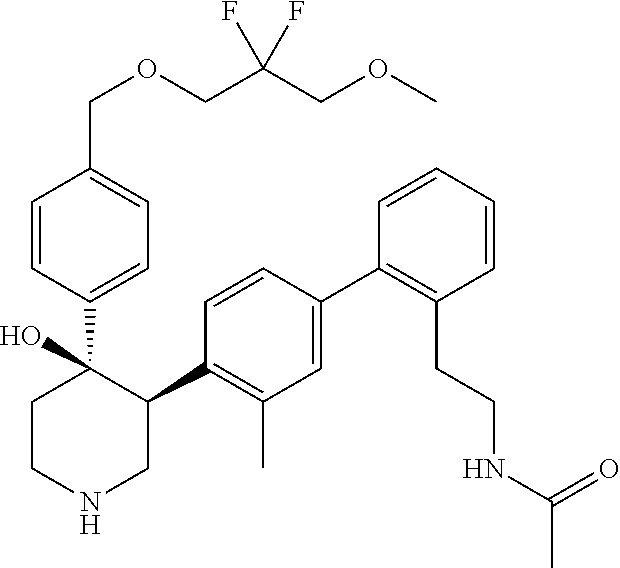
C1=CC(C2(O)CCNCC2C2=C(C)C=C(C3=C(CCNC(C)=O)C=CC=C3)C=C2)=CC=C1COCC(COC)(F)F
